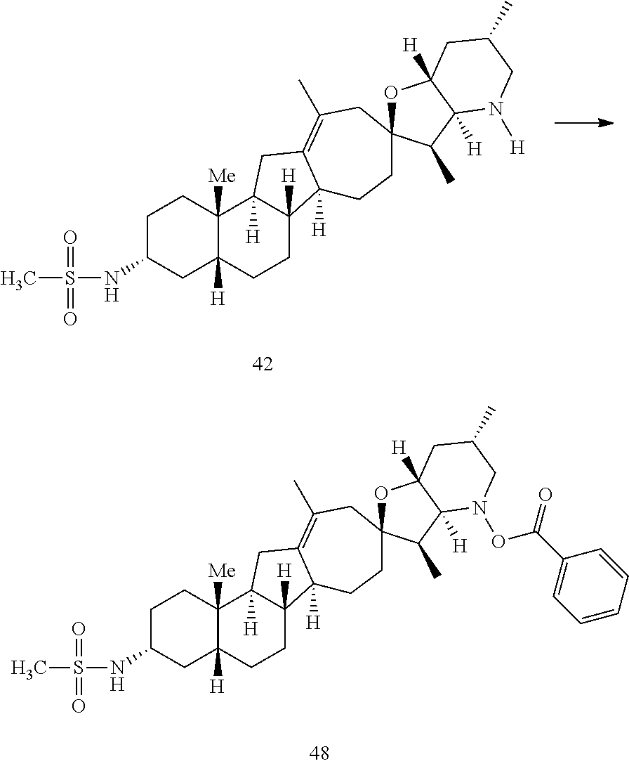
C1C(NS(C)(=O)=O)CC2([H])C([Me])(C1)C1([H])C([H])(CC2)C2([H])C(=C(C)CC3(CC2)OC2([H])C([H])(C3C)N([H])CC(C)C2)C1.C1C(NS(C)(=O)=O)CC2([H])C([Me])(C1)C1([H])C([H])(CC2)C2([H])C(=C(C)CC3(CC2)OC2([H])C([H])(C3C)N(OC(C3=CC=CC=C3)=O)CC(C)C2)C1
